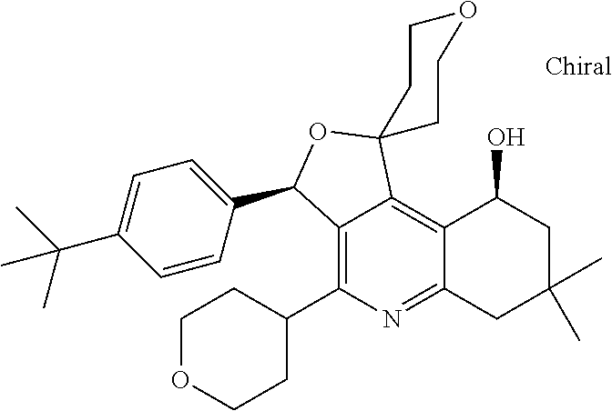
C12=C(C3CCOCC3)N=C3C(=C1C1(OC2C2=CC=C(C(C)(C)C)C=C2)CCOCC1)C(O)CC(C)(C)C3
